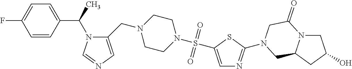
C1(C(N2C(CN3CCN(S(=O)(=O)C4=CN=C(N5CC(=O)N6CC(O)CC6C5)S4)CC3)=CN=C2)C)=CC=C(F)C=C1
